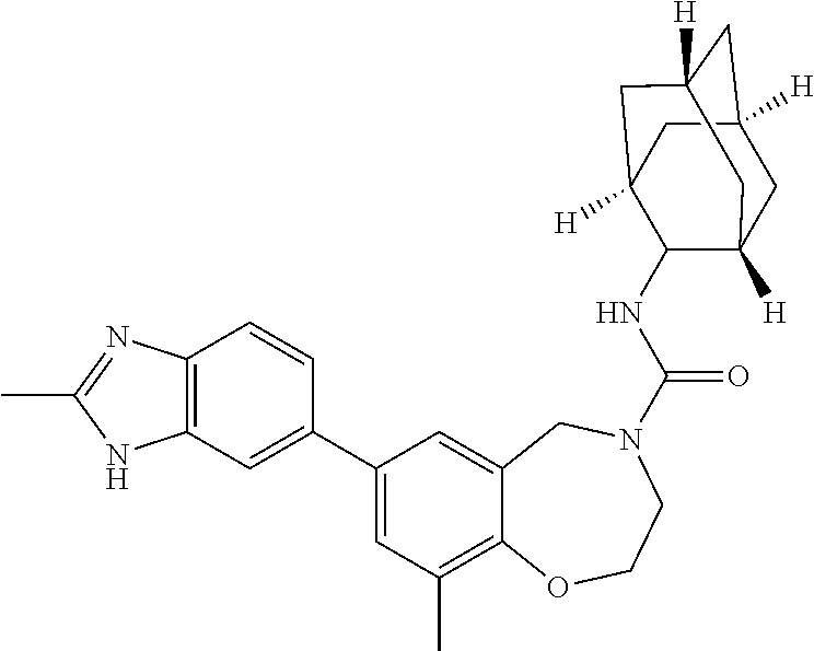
C12=C(C=C(C3=CC(C)=C4C(=C3)CN(C(NC3C5([H])CC6([H])CC([H])(CC3([H])C6)C5)=O)CCO4)C=C1)NC(C)=N2
